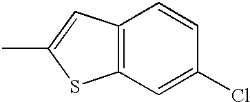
C12=C(C=C(C)S1)C=CC(Cl)=C2
